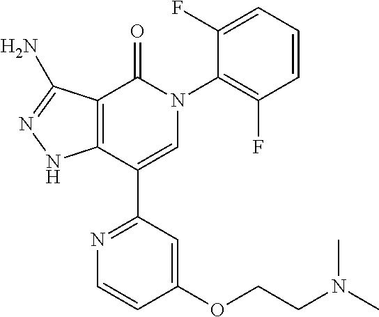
C12=C(C(C3=NC=CC(OCCN(C)C)=C3)=CN(C3=C(F)C=CC=C3F)C1=O)NN=C2N
